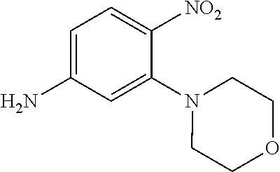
C1=C(N)C=C(N2CCOCC2)C([NO2])=C1
